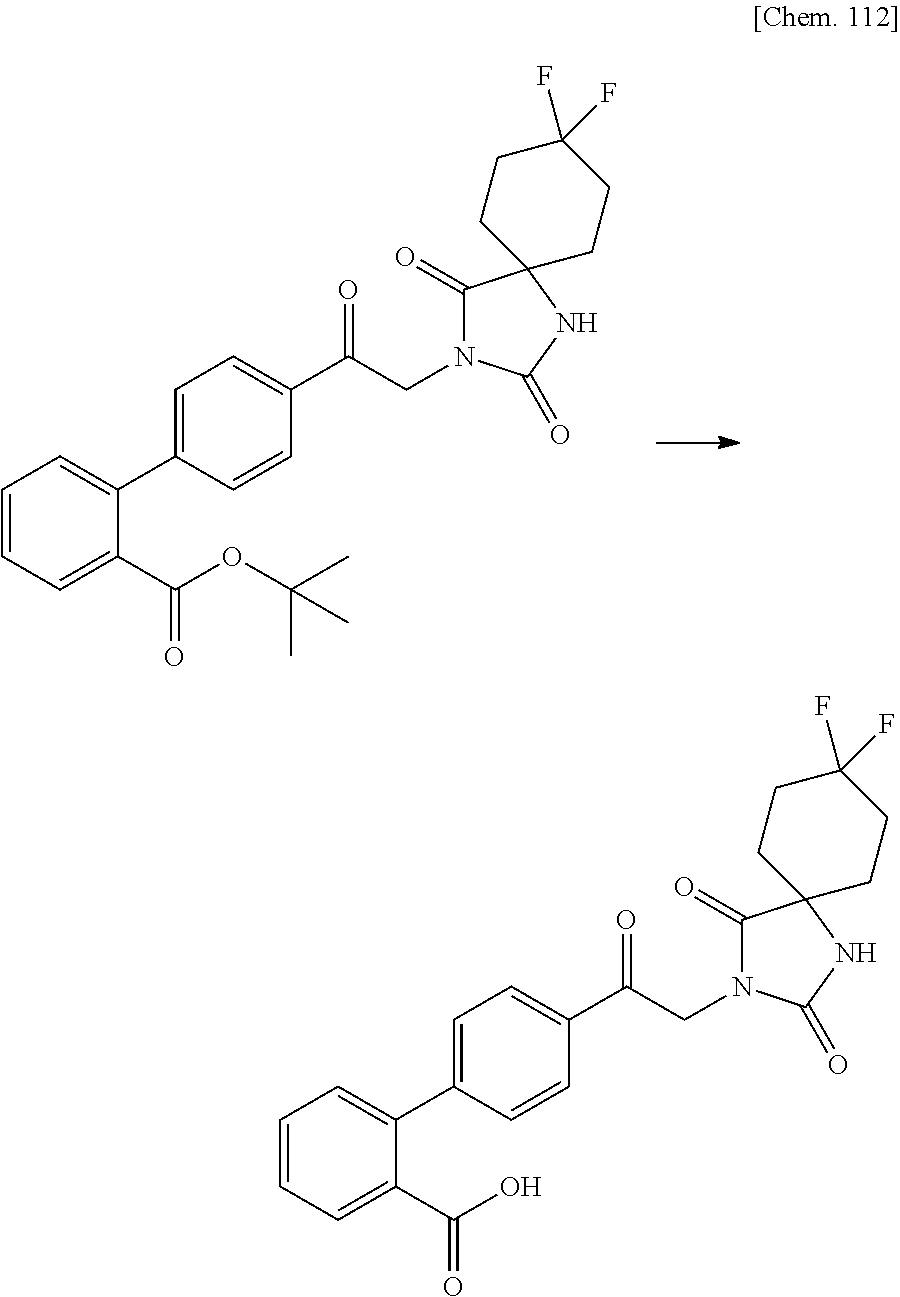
C1(C2=CC=C(C(CN3C(=O)C4(NC3=O)CCC(F)(F)CC4)=O)C=C2)=CC=CC=C1C(O)=O.C1(C2=CC=C(C(CN3C(=O)C4(NC3=O)CCC(F)(F)CC4)=O)C=C2)=CC=CC=C1C(OC(C)(C)C)=O
